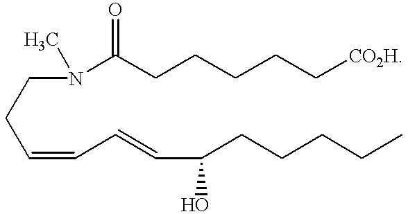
C(=CC=CC(CCCCC)O)CCN(C(CCCCC[CO2H])=O)C
